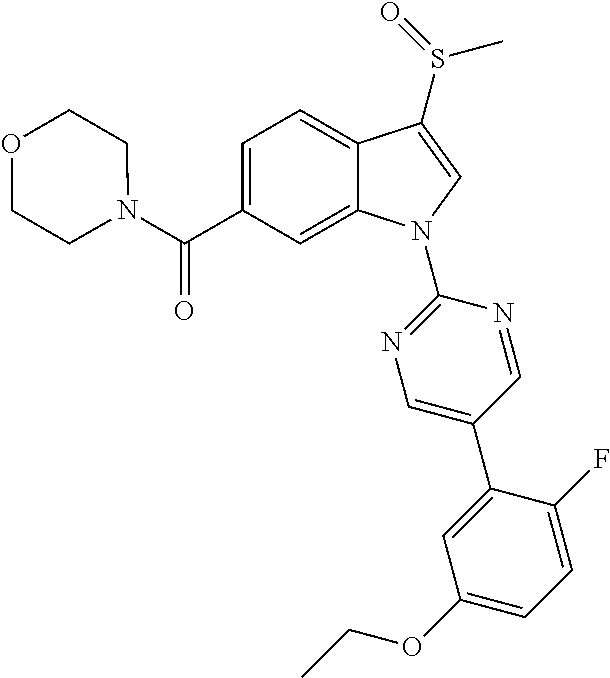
C(C1=CC=C2C(=C1)N(C1=NC=C(C3=CC(OCC)=CC=C3F)C=N1)C=C2S(C)=O)(=O)N1CCOCC1
